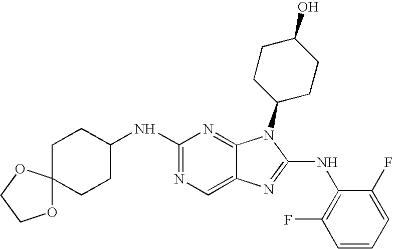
N1=C(NC2CCC3(CC2)OCCO3)N=C2C(=C1)N=C(NC1=C(F)C=CC=C1F)N2C1CCC(O)CC1
